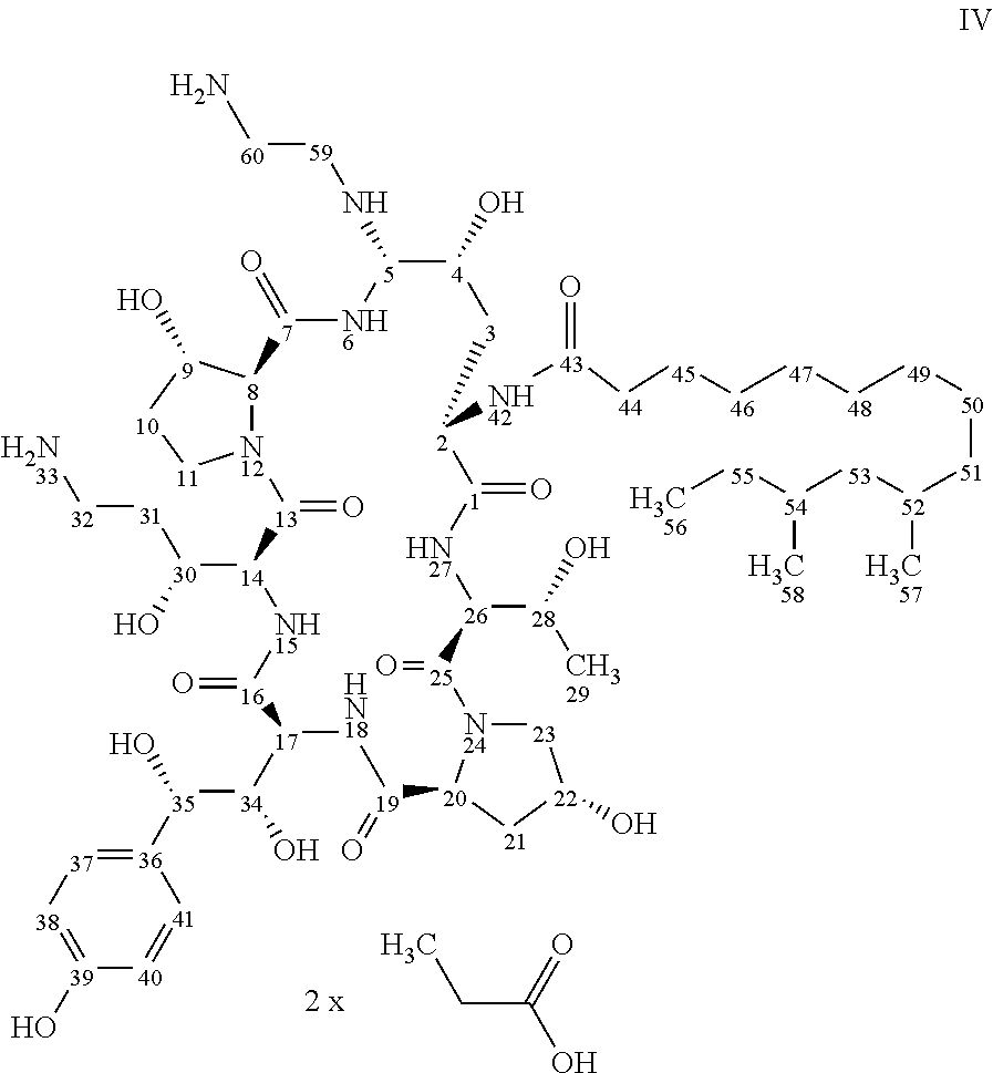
[N12]12[8]([7](=O)N[5](N[59][60]N)[4](O)[3][2]([NH42][43]([44][45][46][47][48][49][50][51][52]([53][54]([55][H3C56])[H3C     58])[H3C     57])=O)[1](=O)[HN27][26]([28]([CH329])O)[25](=O)[N24]3[23][22](O)[21][20]3[19](=O)[HN18][17]([34](O)[35]([36]3=[37][38]=[39](O)[40]=[41]3)O)[16](=O)[NH15][14]([30]([31][32][H2N     33])O)[13]1=O)[9](O)[10][11]2.CCC(O)=O
